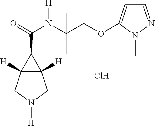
C(C1C2([H])C1([H])CN([H])C2)(=O)N(C(COC1=CC=NN1C)(C)C)[H].Cl
